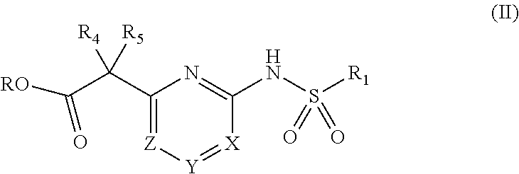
C1(C(C(=O)[RO])([R4])[R5])=[Z][Y]=[X]C(NS([R1])(=O)=O)=N1
